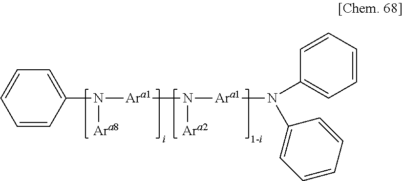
C1=C(N([Ara1]N([Ara1]N(C2=CC=CC=C2)C2=CC=CC=C2)[Ara2])[Ara8])C=CC=C1
